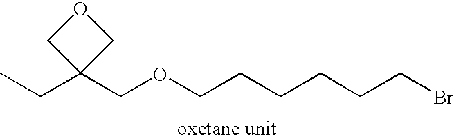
C(C1(COCCCCCCBr)COC1)C
